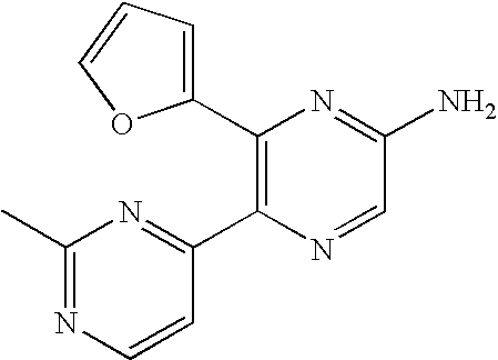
C1(C2=C(C3=NC(C)=NC=C3)N=CC(N)=N2)=CC=CO1
